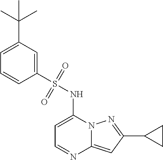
C1=C(NS(C2=CC(C(C)(C)C)=CC=C2)(=O)=O)N2C(=CC(C3CC3)=N2)N=C1
